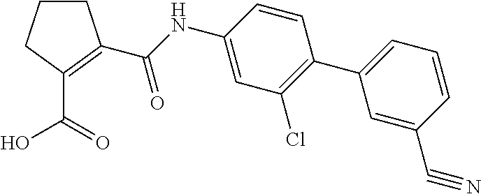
C1CCC(C(=O)O)=C1C(NC1=CC(Cl)=C(C2=CC=CC(C#N)=C2)C=C1)=O
